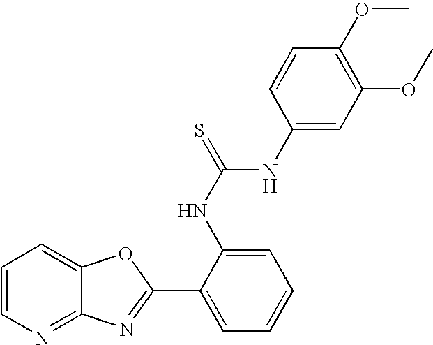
C12=NC=CC=C1OC(C1=CC=CC=C1NC(=S)NC1=CC(OC)=C(OC)C=C1)=N2
